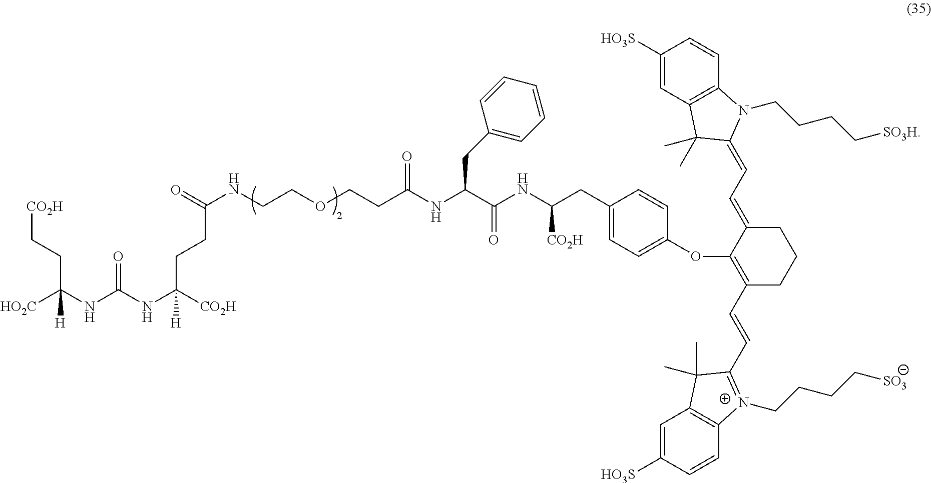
[CO2H]CCC(NC(NC([CO2H])(CCC(NCCOCCC(NC(C(NC(CC1=CC=C(OC2=C(C=CC3=[N+](CCCC[SO3])C4=C(C=C([HO3S])C=C4)C3(C)C)CCCC2=CC=C2C(C)(C)C3=C(C=CC([HO3S])=C3)N2CCCC[SO3H])C=C1)[CO2H])=O)CC1=CC=CC=C1)=O)=O)[H])=O)([HO2C])[H]
